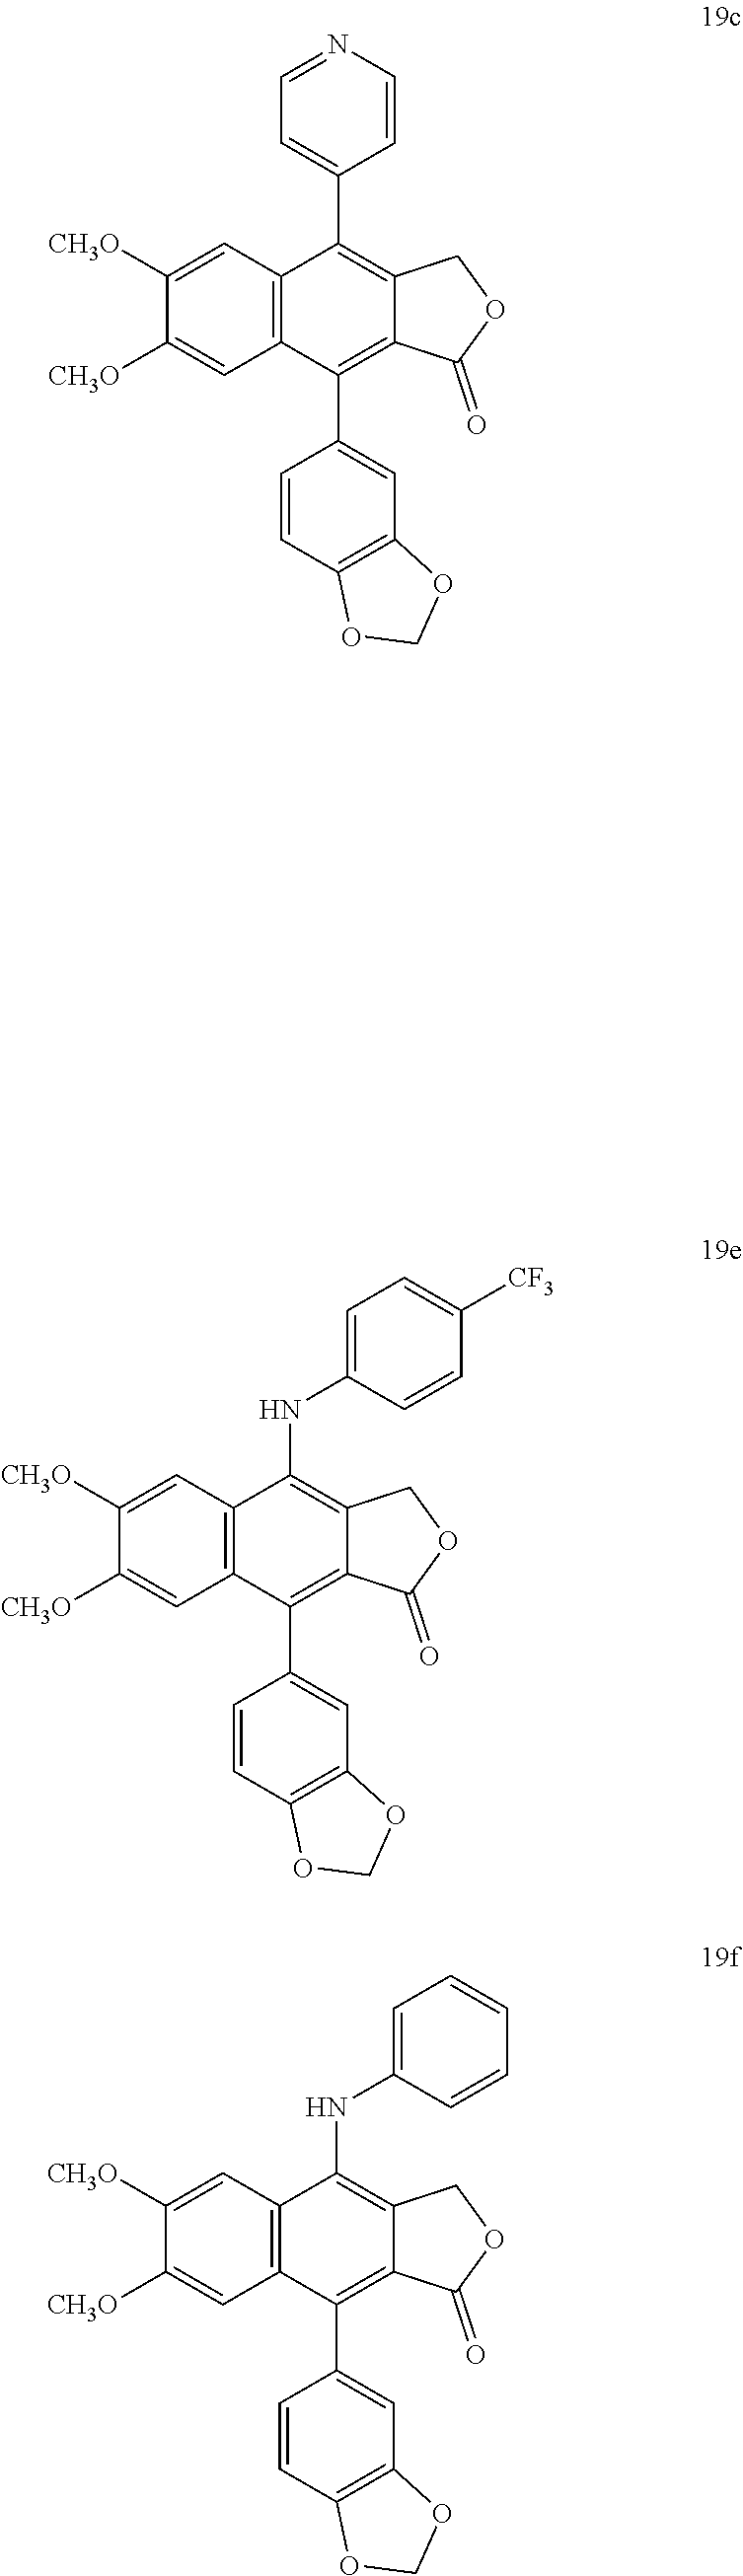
C1=C([CH3O])C([CH3O])=CC2=C1C(C1=CC=NC=C1)=C1C(=C2C2=CC3=C(C=C2)OCO3)C(=O)OC1.C1=C([CH3O])C([CH3O])=CC2=C1C(NC1=CC=C([CF3])C=C1)=C1C(=C2C2=CC3=C(C=C2)OCO3)C(=O)OC1.C1=C([CH3O])C([CH3O])=CC2=C1C(NC1=CC=CC=C1)=C1C(=C2C2=CC3=C(C=C2)OCO3)C(=O)OC1
